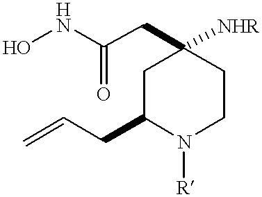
ONC(CC1([NHR])CC(CC=C)N([R])CC1)=O
